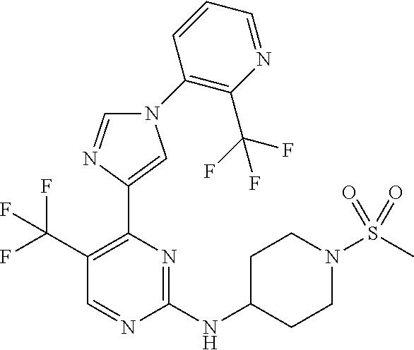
C1(C(F)(F)F)=C(C2=CN(C3=C(C(F)(F)F)N=CC=C3)C=N2)N=C(NC2CCN(S(=O)(C)=O)CC2)N=C1
